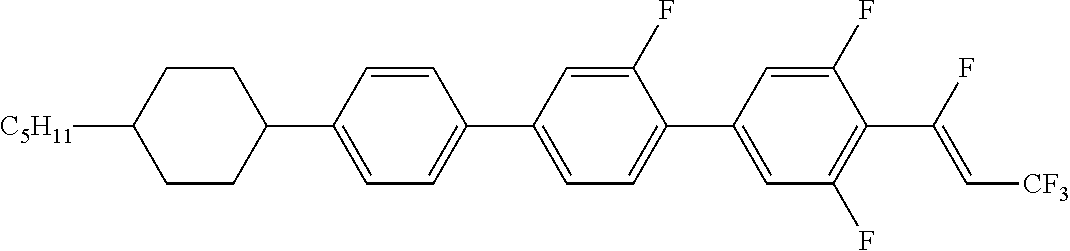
C1CC(C2=CC=C(C3=CC=C(C4=CC(F)=C(C(F)=C[CF3])C(F)=C4)C(F)=C3)C=C2)CCC1[C5H11]
